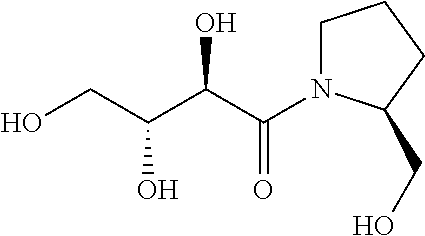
C(O)(C(=O)N1CCCC1CO)C(CO)O
